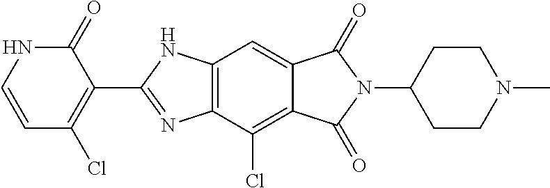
C12=C(C(Cl)=C3C(=C1)C(=O)N(C1CCN(C)CC1)C3=O)N=C(C1=C(Cl)C=CNC1=O)N2
